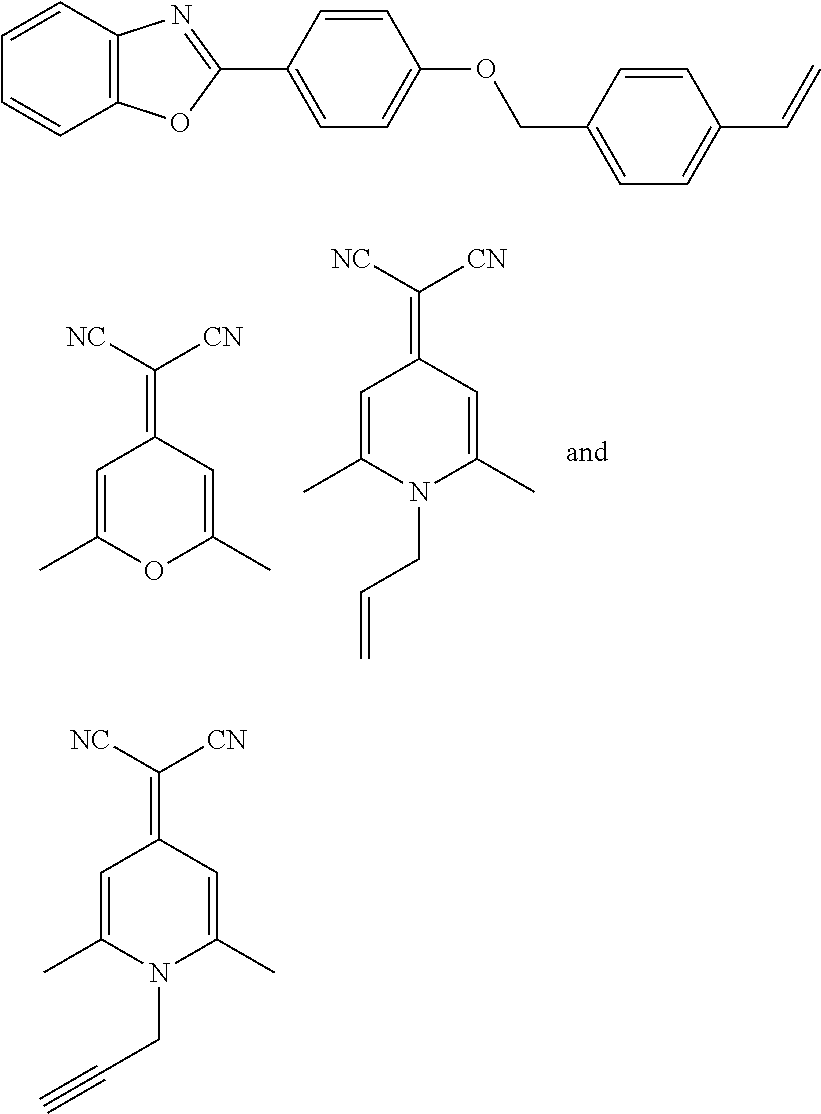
C1=C(C)OC(C)=CC1=C([NC])[CN].C1=C(C)N(CC=C)C(C)=CC1=C([NC])[CN].C12=C(C=CC=C1)N=C(C1=CC=C(OCC3=CC=C(C=C)C=C3)C=C1)O2.C1=C(C)N(CC#C)C(C)=CC1=C([NC])[CN]
